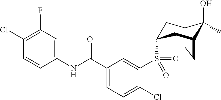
C1(Cl)=C(F)C=C(NC(C2=CC=C(Cl)C(S(=O)(=O)C3CC4C(O)(C)C(CC4)C3)=C2)=O)C=C1
